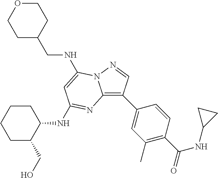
C1OCCC(CNC2=CC(NC3CCCCC3CO)=NC3=C(C4=CC(C)=C(C(=O)NC5CC5)C=C4)C=NN32)C1
